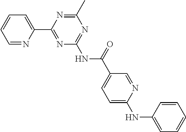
C1=NC(C2=NC(NC(C3=CC=C(NC4=CC=CC=C4)N=C3)=O)=NC(C)=N2)=CC=C1
